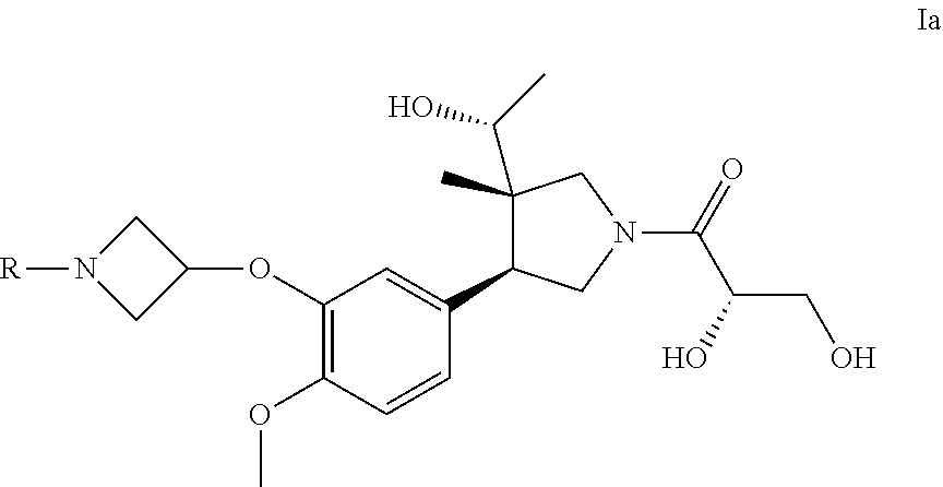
C1(OC2CN([R])C2)=C(OC)C=CC(C2C(C(C)O)(C)CN(C(=O)C(O)CO)C2)=C1
